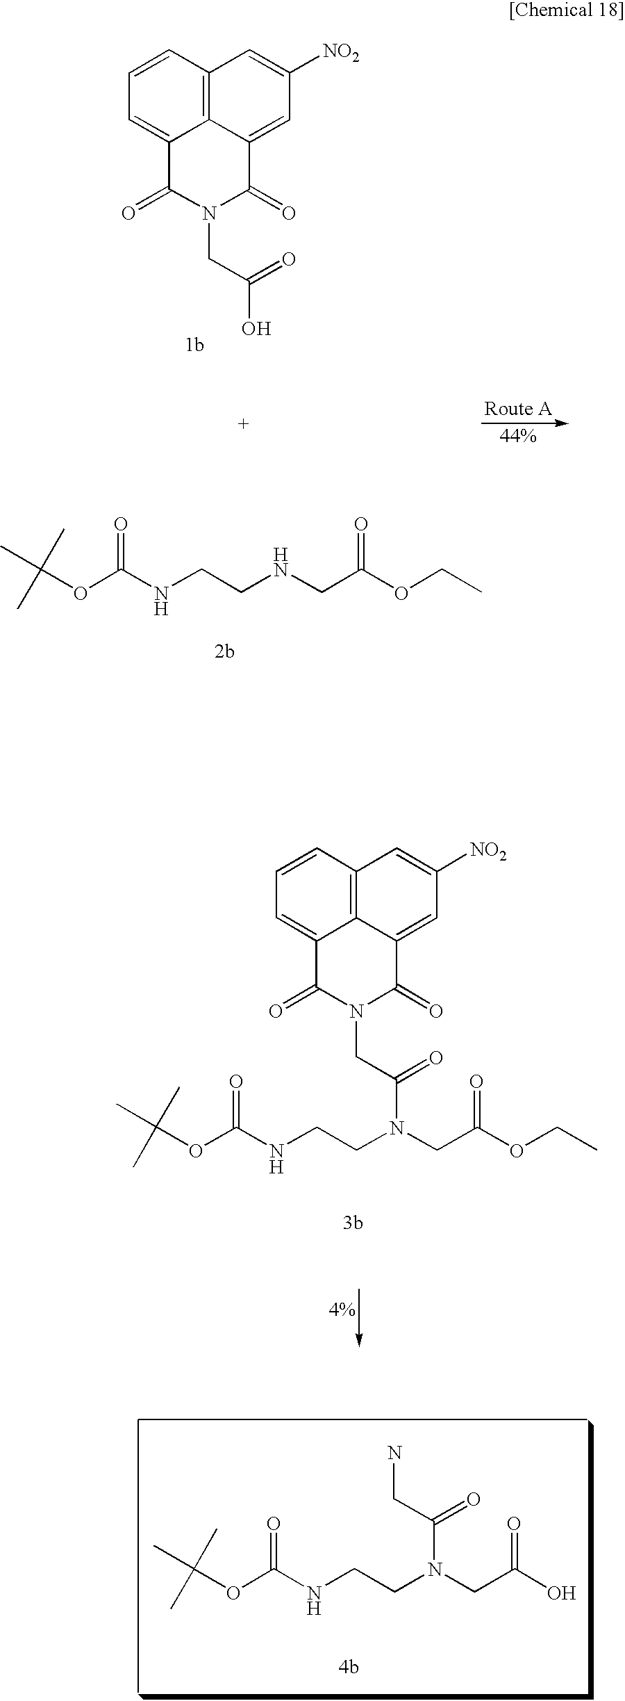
C(OC(NCCN(CC(O)=O)C(CN)=O)=O)(C)(C)C.C(OC(NCCNCC(OCC)=O)=O)(C)(C)C.C1=CC2=C3C(=C1)C(=O)N(CC(O)=O)C(=O)C3=CC([NO2])=C2.C(OC(NCCN(CC(OCC)=O)C(CN1C(=O)C2=CC=CC3=C2C(=CC([NO2])=C3)C1=O)=O)=O)(C)(C)C
